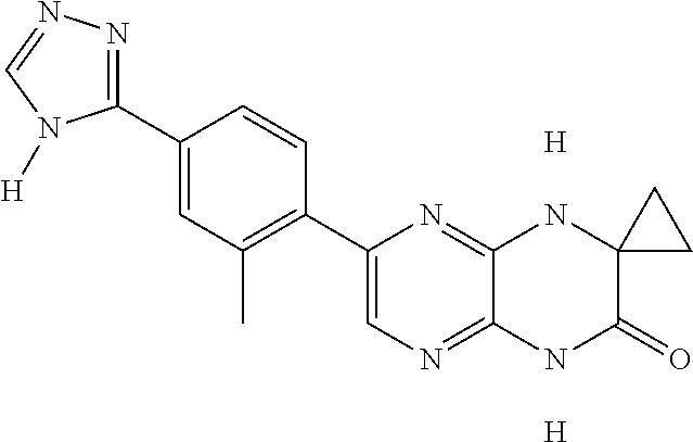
C1(C2=NN=CN2[H])=CC(C)=C(C2=CN=C3C(=N2)NC2(C(=O)N3)CC2)C=C1.[H].[H]
